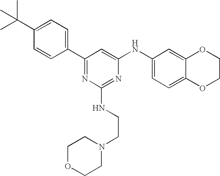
C1(C(C)(C)C)=CC=C(C2=NC(NCCN3CCOCC3)=NC(NC3=CC=C4C(=C3)OCCO4)=C2)C=C1
